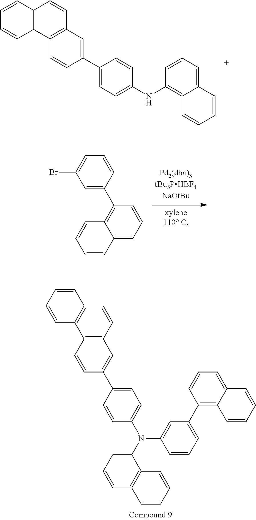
BrC1=CC=CC(C2=C3C(=CC=C2)C=CC=C3)=C1.C12=C(C=C(C3=CC=C(NC4=C5C(=CC=C4)C=CC=C5)C=C3)C=C1)C=CC1=C2C=CC=C1.C1=CC=C(N(C2=CC=C(C3=CC4=C(C=C3)C3=C(C=C4)C=CC=C3)C=C2)C2=CC(C3=C4C(=CC=C3)C=CC=C4)=CC=C2)C2=C1C=CC=C2
